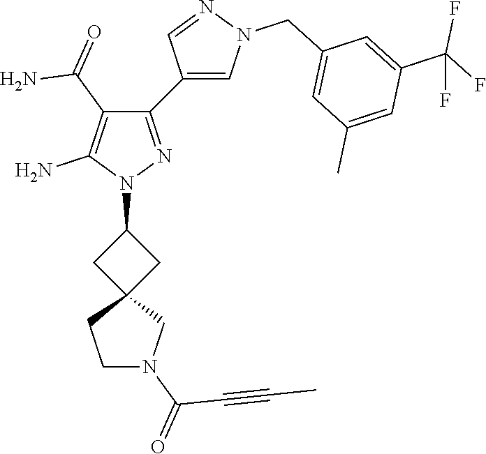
C12(CC(N3N=C(C4=CN(CC5=CC(C)=CC(C(F)(F)F)=C5)N=C4)C(C(=O)N)=C3N)C1)CCN(C(=O)C#CC)C2
